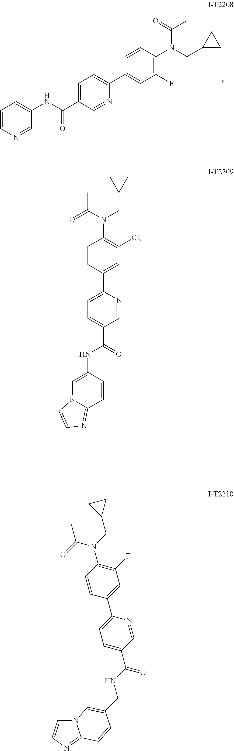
N(C(C1=CC=C(C2=CC(F)=C(N(CC3CC3)C(=O)C)C=C2)N=C1)=O)C1=CC=CN=C1.C1=C(NC(C2=CC=C(C3=CC(Cl)=C(N(C(=O)C)CC4CC4)C=C3)N=C2)=O)C=CC2=NC=CN12.N12C=CN=C1C=CC(CNC(C1=CC=C(C3=CC(F)=C(N(CC4CC4)C(=O)C)C=C3)N=C1)=O)=C2
